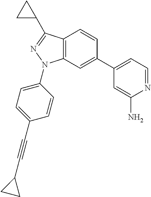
C1(C2=CC3=C(C=C2)C(C2CC2)=NN3C2=CC=C(C#CC3CC3)C=C2)=CC=NC(N)=C1
